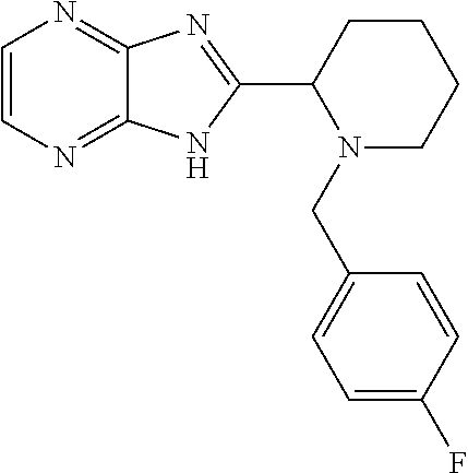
C1=CN=C2C(=N1)N=C(C1N(CC3=CC=C(F)C=C3)CCCC1)N2
